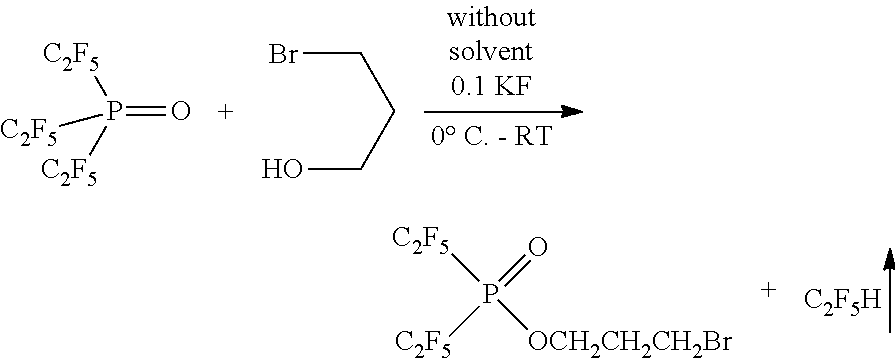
P(=O)([C2F5])([C2F5])[C2F5].BrCCCO.[C2F5H].[C2F5]P([C2F5])(=O)[OCH2CH2CH2Br]
